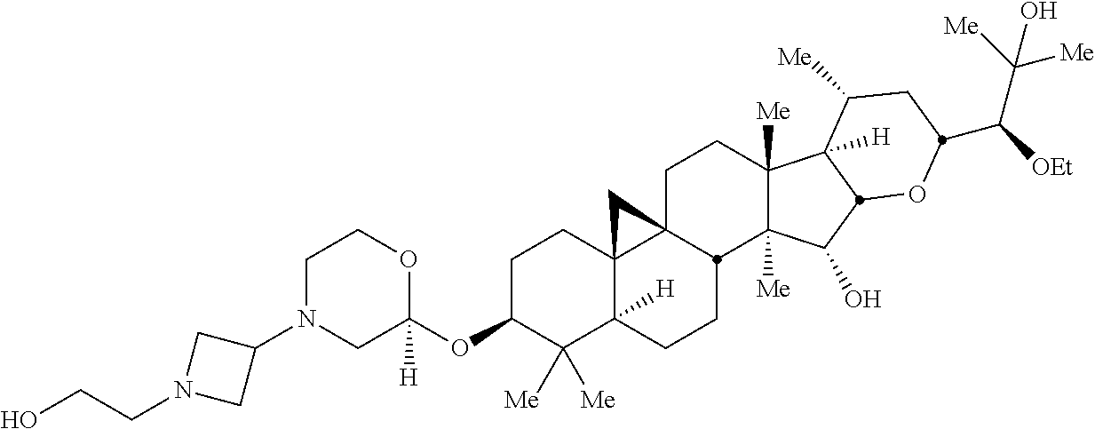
C1N(C2CN(CCO)C2)CC(OC2C([Me])([Me])C3([H])C4(CC2)C2(CCC5([Me])C([Me])(C(O)C6C5([H])C([Me])CC(C([OEt])C([Me])([Me])O)O6)C2CC3)C4)([H])OC1
